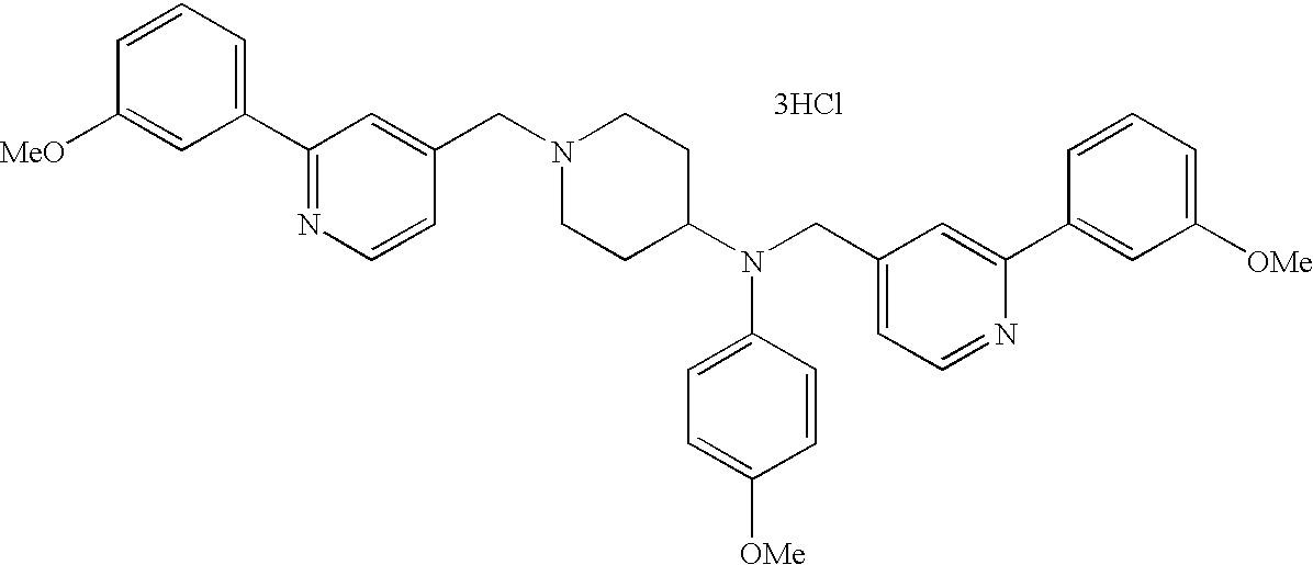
C1=CC([MeO])=CC(C2=NC=CC(CN3CCC(N(CC4=CC=NC(C5=CC([OMe])=CC=C5)=C4)C4=CC=C([OMe])C=C4)CC3)=C2)=C1.[3HCl]
